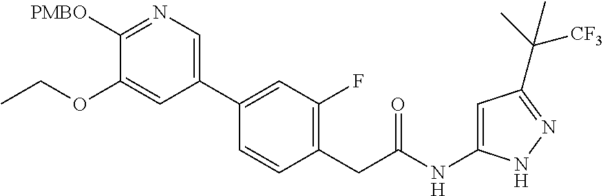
C1(C2=CC(F)=C(CC(NC3=CC(C(C)([CF3])C)=NN3)=O)C=C2)=CN=C([PMBO])C(OCC)=C1
